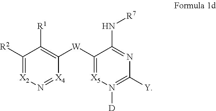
C1([R2])=[X2]N=[X4]C([W]C2=[X5]N([D])=C([Y])N=C2N[R7])=C1[R1]
